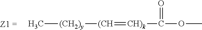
C[(CH2)y][(CH]=[CH)k]C(OC)=O
